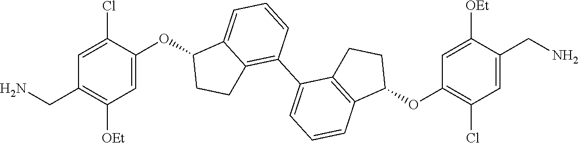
C1=C(OC2CCC3=C(C4=CC=CC5=C4CCC5OC4=C(Cl)C=C(CN)C([OEt])=C4)C=CC=C23)C(Cl)=CC(CN)=C1[OEt]
